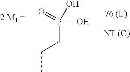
O=P(O)(O)CCC.[NT (C)]
